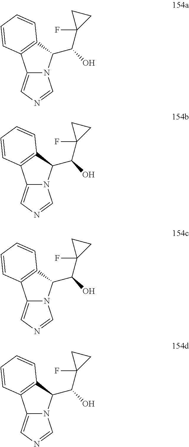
C12=CN=CN1C(C(O)C1(F)CC1)C1=C2C=CC=C1.C12=CN=CN1C(C(O)C1(F)CC1)C1=C2C=CC=C1.C12=CN=CN1C(C(O)C1(F)CC1)C1=C2C=CC=C1.C12=CN=CN1C(C(O)C1(F)CC1)C1=C2C=CC=C1
